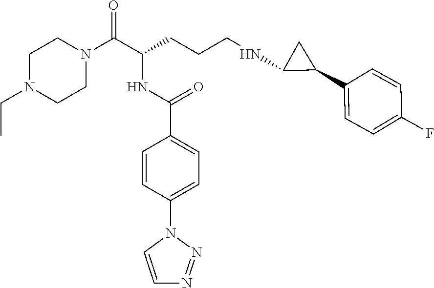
C1N(CC)CCN(C(C(CCCNC2C(C3=CC=C(F)C=C3)C2)NC(C2=CC=C(N3C=CN=N3)C=C2)=O)=O)C1
